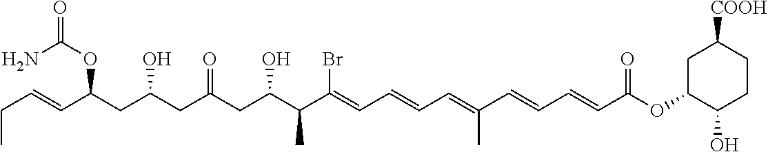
CCC=CC(CC(CC(CC(C(C(=CC=CC=C(C=CC=CC(OC1CC([COOH])CCC1O)=O)C)Br)C)O)=O)O)OC(N)=O
